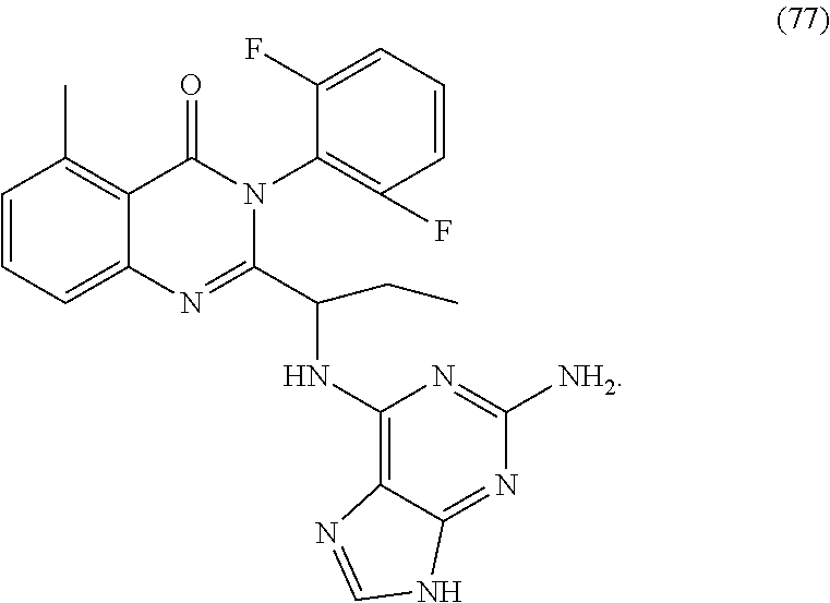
C1=CC=C2C(=C1C)C(=O)N(C1=C(F)C=CC=C1F)C(C(NC1=C3C(=NC([NH2])=N1)NC=N3)CC)=N2
